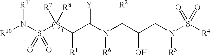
[R10]N([R11])S(=O)(C(C([R1])C(=[Y])N([R6])C([R2])C(O)CN([R3])S(=O)([R4])=O)([R7])[R8])=O
